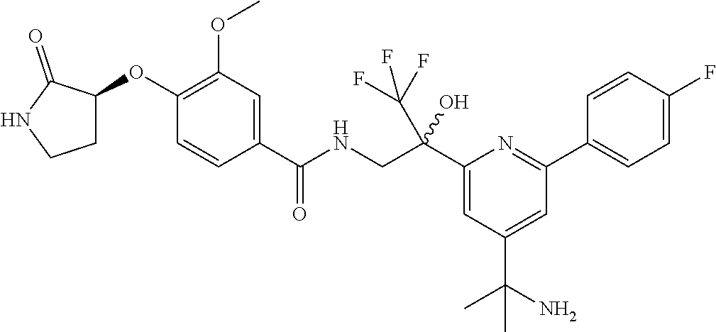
C1=C(F)C=CC(C2=NC(C(CNC(C3=CC(OC)=C(OC4CCNC4=O)C=C3)=O)(O)C(F)(F)F)=CC(C(N)(C)C)=C2)=C1
